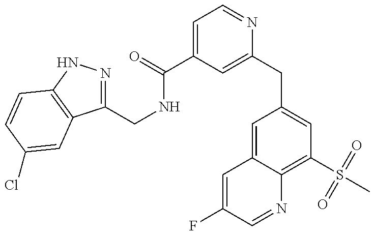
C1(CNC(=O)C2=CC=NC(CC3=CC(S(C)(=O)=O)=C4C(=C3)C=C(F)C=N4)=C2)=NNC2=C1C=C(Cl)C=C2
